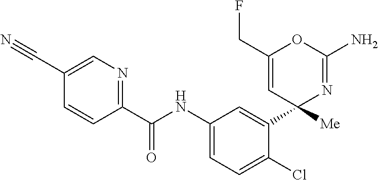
C1(C(NC2=CC=C(Cl)C(C3([Me])N=C(N)OC(CF)=C3)=C2)=O)=NC=C(C#N)C=C1
